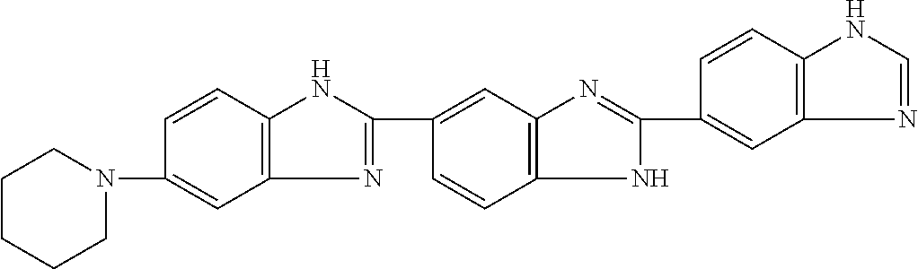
C1=C(N2CCCCC2)C=CC2=C1N=C(C1=CC3=C(C=C1)NC(C1=CC4=C(C=C1)NC=N4)=N3)N2
